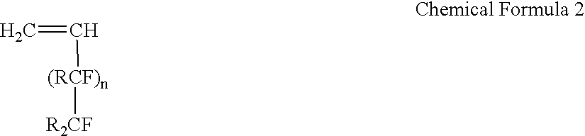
C=C[(RCF)n][R2CF]
